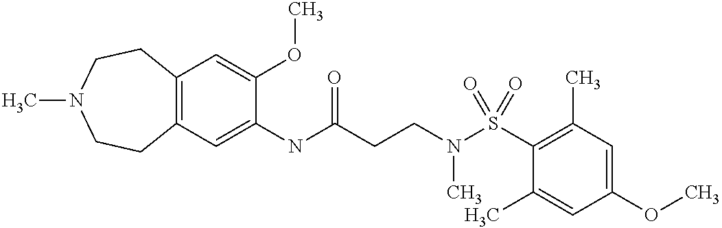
C1(NC(CCN(S(C2=C(C)C=C(OC)C=C2C)(=O)=O)C)=O)=CC2=C(C=C1OC)CCN(C)CC2
